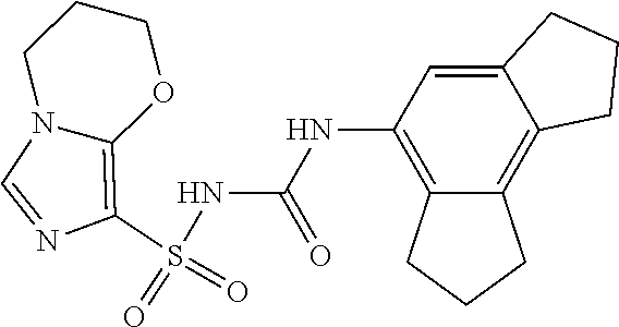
S(NC(NC1=C2C(=C3C(=C1)CCC3)CCC2)=O)(C1=C2N(C=N1)CCCO2)(=O)=O
